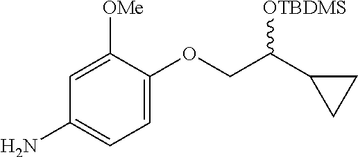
C1(OCC([OTBDMS])C2CC2)=CC=C(N)C=C1[OMe]
